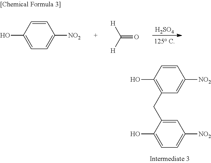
C1=CC(O)=CC=C1[NO2].[H2SO4].[H]C([H])=O.C1(O)=C(CC2=CC([NO2])=CC=C2O)C=C([NO2])C=C1
